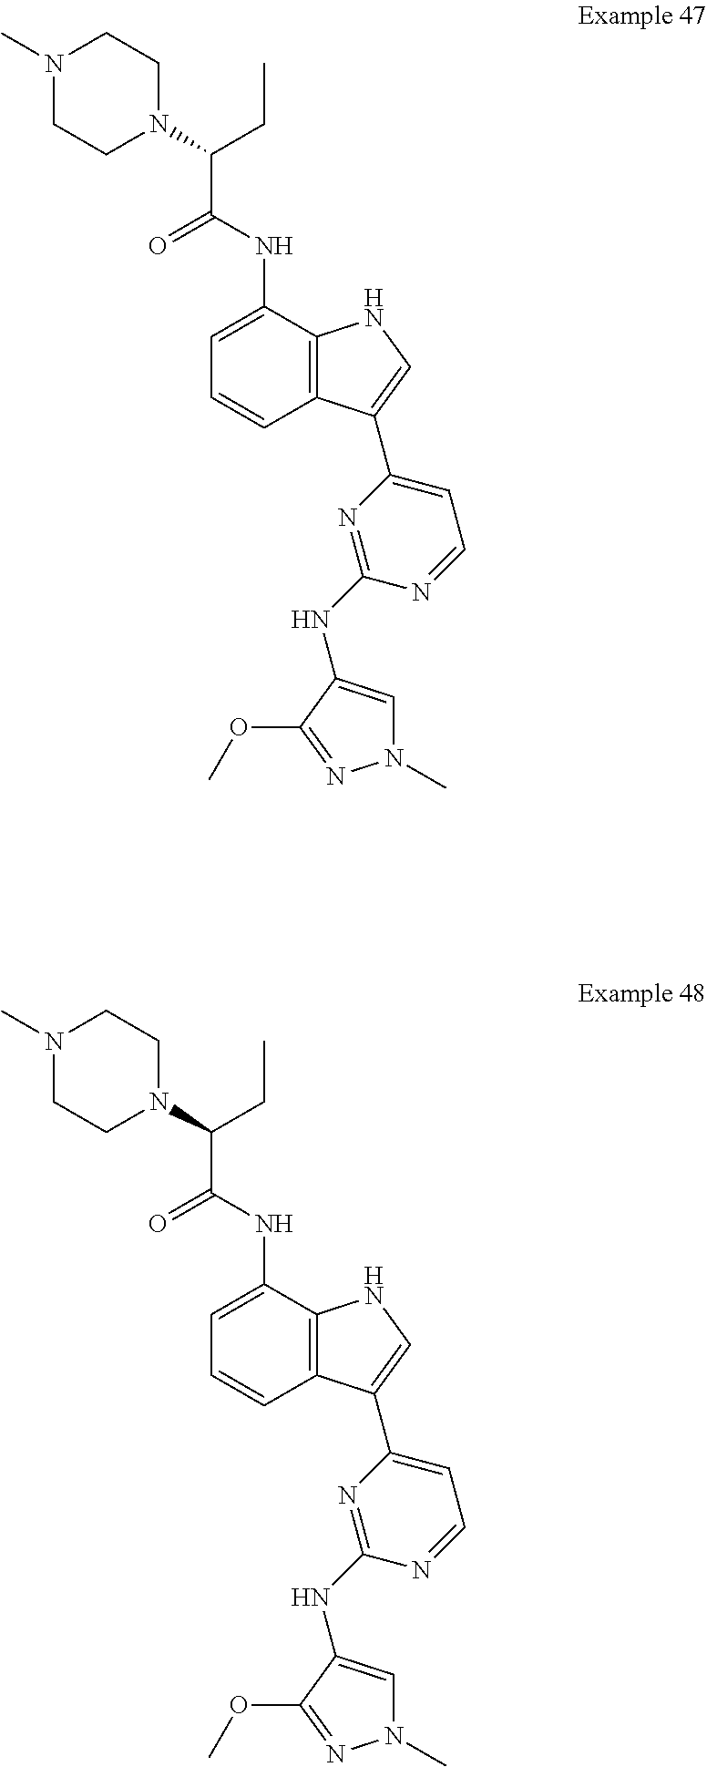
C12=C(C(NC(C(N3CCN(C)CC3)CC)=O)=CC=C1)NC=C2C1=CC=NC(NC2=CN(C)N=C2OC)=N1.C12=C(C(NC(C(N3CCN(C)CC3)CC)=O)=CC=C1)NC=C2C1=CC=NC(NC2=CN(C)N=C2OC)=N1
